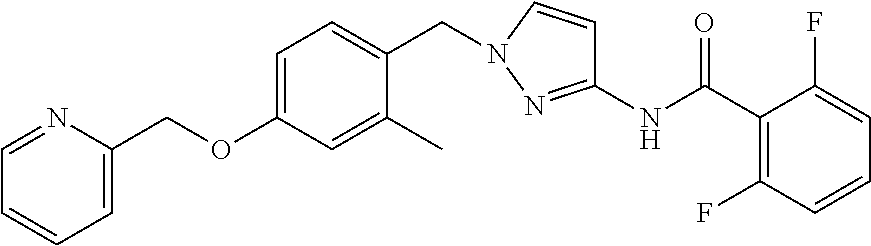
C1=C(OCC2=CC=CC=N2)C=C(C)C(CN2C=CC(NC(=O)C3=C(F)C=CC=C3F)=N2)=C1
